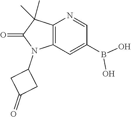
C12=C(N=CC(B(O)O)=C1)C(C)(C)C(=O)N2C1CC(=O)C1
